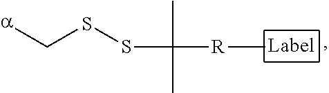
C[R]C(SSC[a])(C)C
